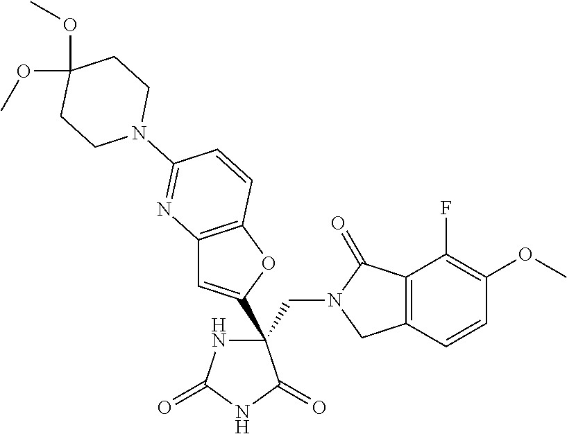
C(C1(C2=CC3=C(O2)C=CC(N2CCC(OC)(OC)CC2)=N3)NC(=O)NC1=O)N1CC2=C(C1=O)C(F)=C(OC)C=C2
